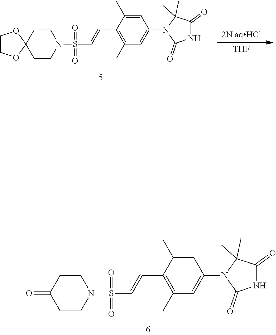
O=C1CCN(S(=O)(=O)C=CC2=C(C)C=C(N3C(=O)NC(=O)C3(C)C)C=C2C)CC1.[THF].[2N aqHCl].C1OC2(CCN(S(=O)(=O)C=CC3=C(C)C=C(N4C(=O)NC(=O)C4(C)C)C=C3C)CC2)OC1
